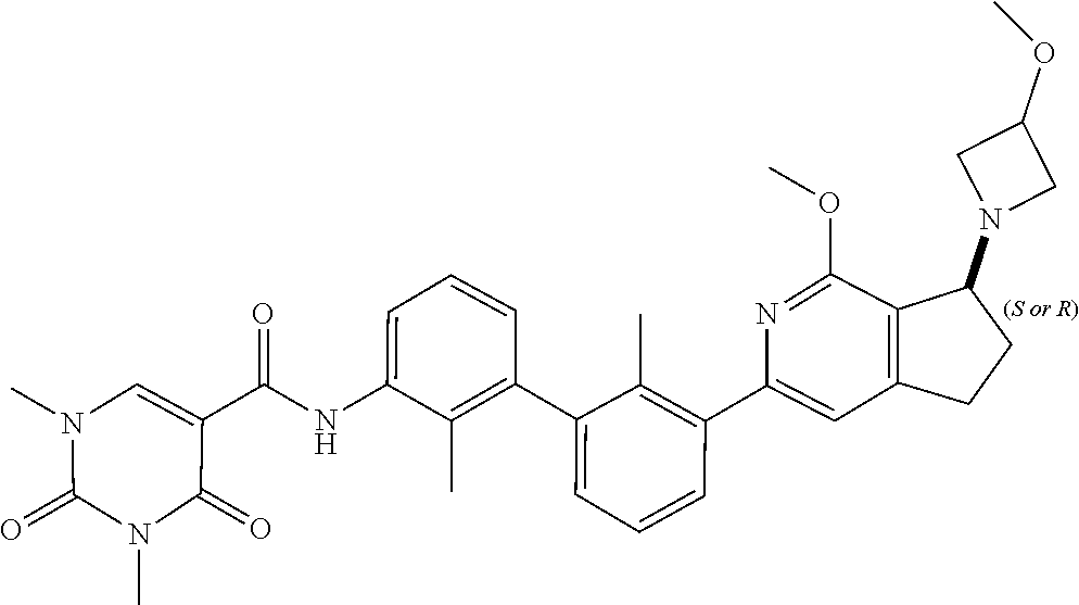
CN1C(=O)N(C)C=C(C(NC2=CC=CC(C3=CC=CC(C4=CC5=C(C(OC)=N4)C(N4CC(OC)C4)CC5)=C3C)=C2C)=O)C1=O
